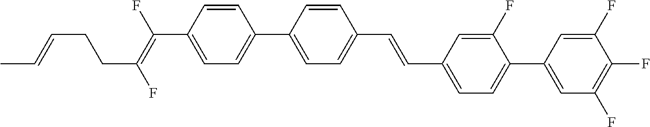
C1=CC(C(=C(F)CCC=CC)F)=CC=C1C1=CC=C(C=CC2=CC=C(C3=CC(F)=C(F)C(F)=C3)C(F)=C2)C=C1
